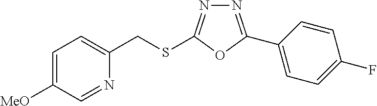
N1=C(C2=CC=C(F)C=C2)OC(SCC2=CC=C([MeO])C=N2)=N1
